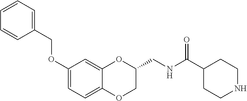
C1(OCC2=CC=CC=C2)=CC=C2C(=C1)OC(CNC(C1CCNCC1)=O)CO2
